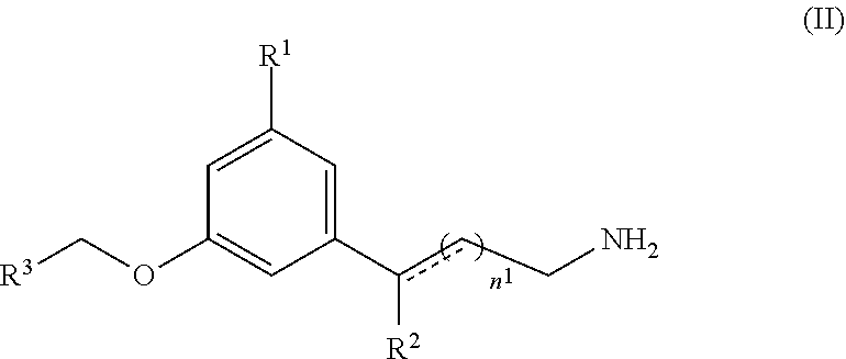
C1=C([R1])C=C(c(cCN)[R2])C=C1OC[R3]
